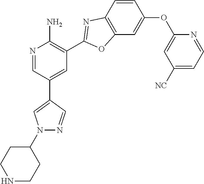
C1=CC2=C(C=C1OC1=CC([NC])=CC=N1)OC(C1=C(N)N=CC(C3=CN(C4CCNCC4)N=C3)=C1)=N2
